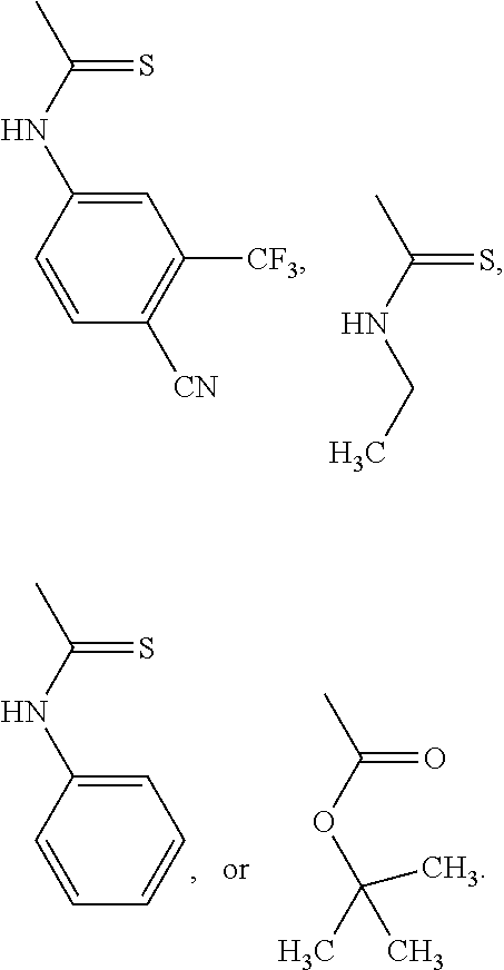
C1=CC(NC(C)=S)=CC([CF3])=C1[CN].CC(NCC)=S.C1=CC(NC(C)=S)=CC=C1.CC(OC(C)(C)C)=O
